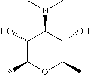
C1(O)C(*)OC(C)C(O)C1N(C)C
